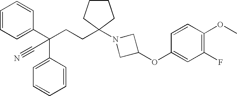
C1=CC=C(C(CCC2(N3CC(OC4=CC(F)=C(OC)C=C4)C3)CCCC2)(C2=CC=CC=C2)C#N)C=C1
